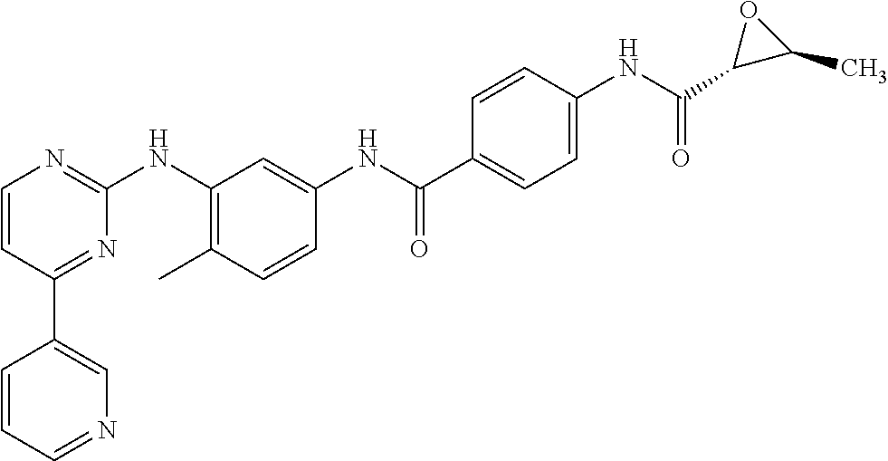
C1(C2=CN=CC=C2)=NC(NC2=C(C)C=CC(NC(C3=CC=C(NC(C4C(C)O4)=O)C=C3)=O)=C2)=NC=C1
